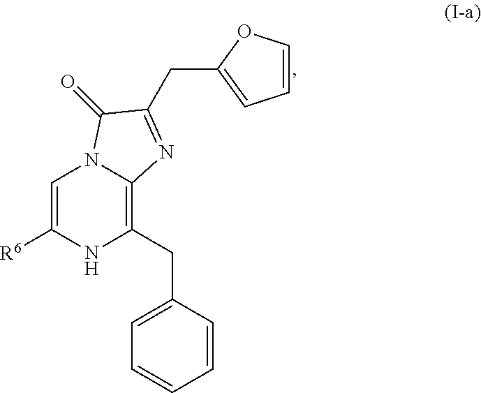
C1=C([R6])NC(CC2=CC=CC=C2)=C2N1C(=O)C(CC1=CC=CO1)=N2
